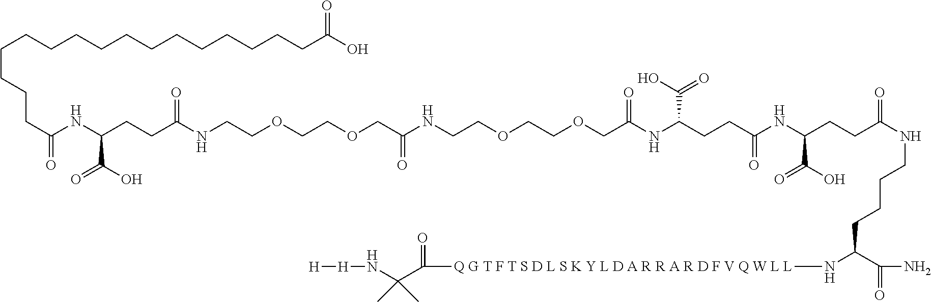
C(CCCC(=O)NC(CCC(NCCOCCOCC(NCCOCCOCC(NC(CCC(NC(CCC(NCCCCC(N[Q G T F T S D L S K Y L D A R R A R D F V Q W L L]C(C(N[H][H])(C)C)=O)C(=O)N)=O)C(O)=O)=O)C(O)=O)=O)=O)=O)C(O)=O)CCCCCCCCCCCCC(O)=O
